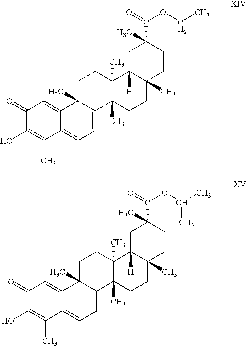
C1(=O)C(O)=C(C)C2=CC=C3C(C)(C2=C1)CCC1(C)C3(C)CCC2(C)C1([H])CC(C(=O)OCC)(C)CC2.C1(=O)C(O)=C(C)C2=CC=C3C(C)(C2=C1)CCC1(C)C3(C)CCC2(C)C1([H])CC(C(=O)OC(C)C)(C)CC2
